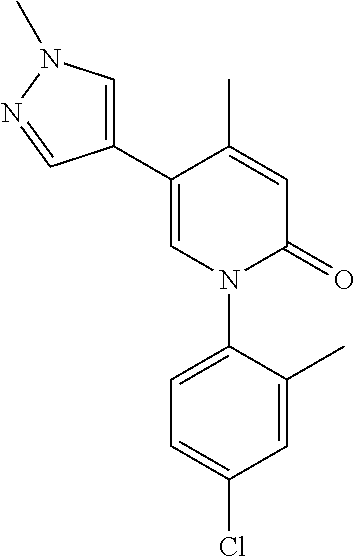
C1=C(C)C(C2=CN(C)N=C2)=CN(C2=CC=C(Cl)C=C2C)C1=O
